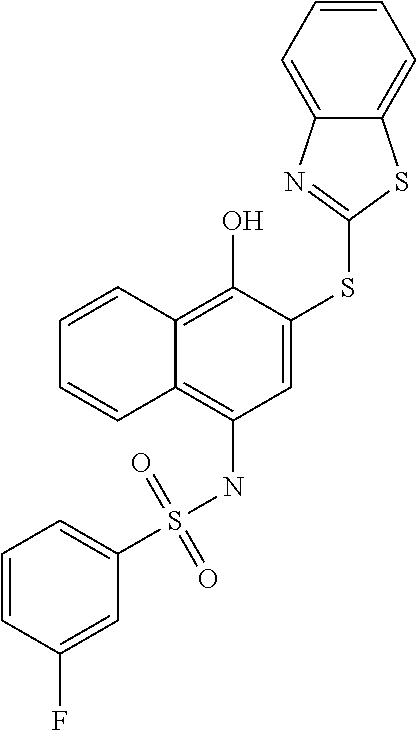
C1=CC2=C(O)C(SC3=NC4=CC=CC=C4S3)=CC(NS(=O)(=O)C3=CC=CC(F)=C3)=C2C=C1
